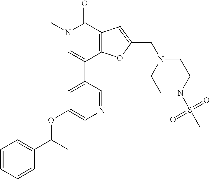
N1(C)C=C(C2=CC(OC(C3=CC=CC=C3)C)=CN=C2)C2=C(C1=O)C=C(CN1CCN(S(C)(=O)=O)CC1)O2
